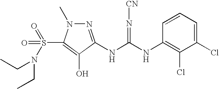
N1=C(NC(=N[CN])NC2=C(Cl)C(Cl)=CC=C2)C(O)=C(S(=O)(=O)N(CC)CC)N1C
